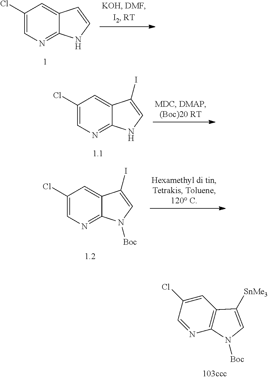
C1=C(Cl)C=NC2=C1C([SnMe3])=CN2[Boc].C1(Cl)=CN=C2C(=C1)C=CN2.C1(Cl)=CN=C2C(=C1)C(I)=CN2.C1(Cl)=CN=C2C(=C1)C(I)=CN2[Boc]
